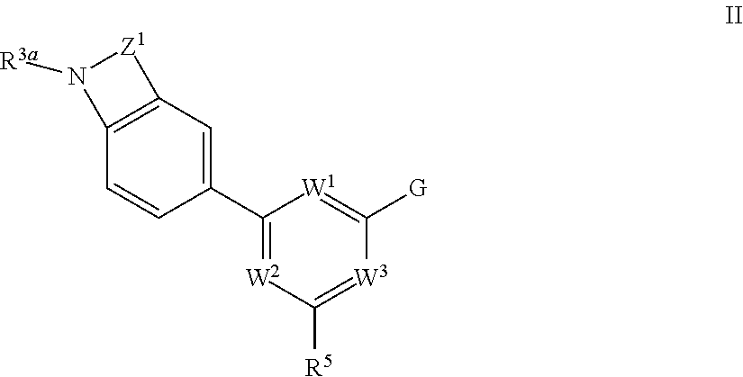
C12=C(C=C(C3=[W2]C([R5])=[W3]C([G])=[W1]3)C=C1)[Z1]N2[R3a]
